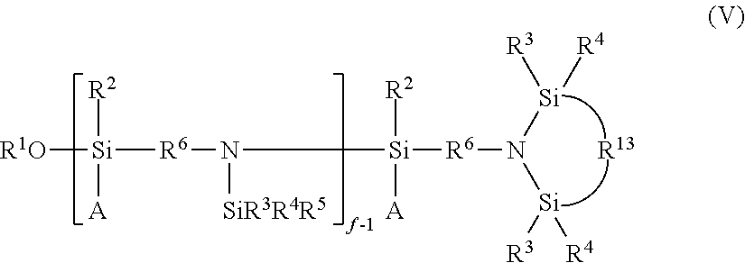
[R1O][Si]([R2])([A])[R6]N([SiR3R4R5])[Si]([R2])([A])[R6]N([Si]([R3])[R4])[Si]([R3])[R4].[R13]
